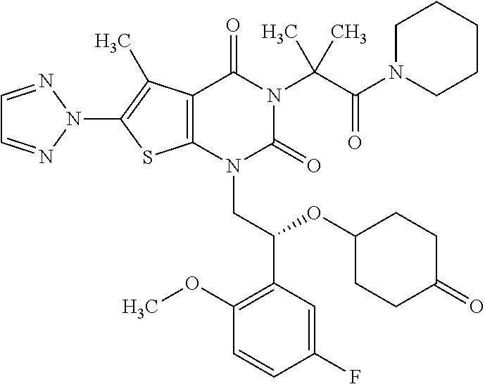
C12=C(C(C)=C(N3N=CC=N3)S1)C(=O)N(C(C(=O)N1CCCCC1)(C)C)C(=O)N2CC(C1=C(OC)C=CC(F)=C1)OC1CCC(=O)CC1
